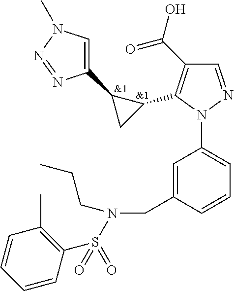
[&1].C1(C(O)=O)=C(C2C(C3=CN(C)N=N3)C2)N(C2=CC=CC(CN(S(C3=C(C)C=CC=C3)(=O)=O)CCC)=C2)N=C1.[&1]
